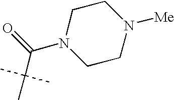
N1(C(=O)C(C)(C)C)CCN([Me])CC1
